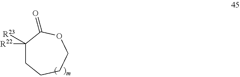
C1([R23])([R22])CCCCOC1=O
